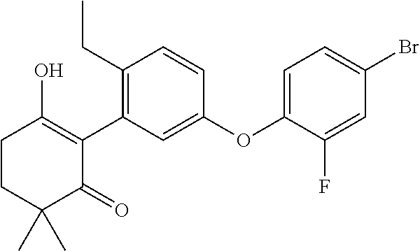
C1(C2=C(CC)C=CC(OC3=CC=C(Br)C=C3F)=C2)=C(O)CCC(C)(C)C1=O
